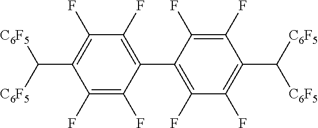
C1(F)=C(F)C(C2=C(F)C(F)=C(C([C6F5])[C6F5])C(F)=C2F)=C(F)C(F)=C1C([C6F5])[C6F5]
